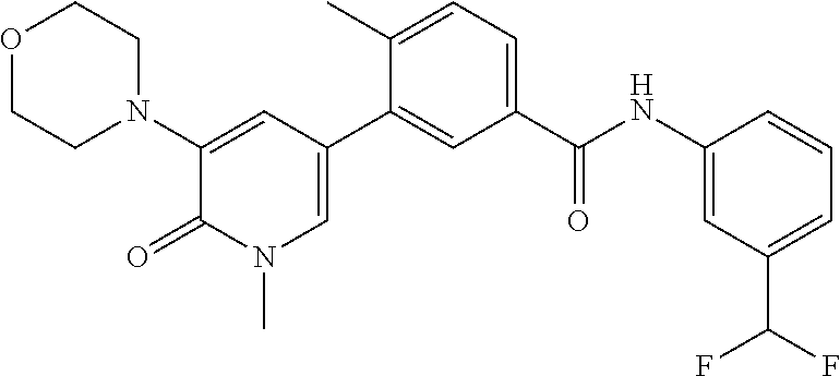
O1CCN(C2=CC(C3=CC(C(NC4=CC(C(F)F)=CC=C4)=O)=CC=C3C)=CN(C)C2=O)CC1
